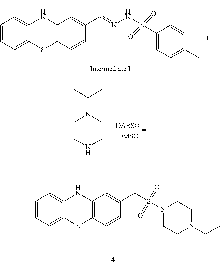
C1=CC=C2C(=C1)NC1=C(S2)C=CC(C(=NNS(C2=CC=C(C)C=C2)(=O)=O)C)=C1.[DABSO].C1CNCCN1C(C)C.C1=CC=C2C(=C1)NC1=C(S2)C=CC(C(S(N2CCN(C(C)C)CC2)(=O)=O)C)=C1
